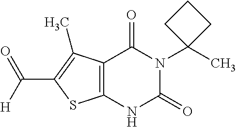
C12=C(NC(=O)N(C3(C)CCC3)C1=O)SC(C([H])=O)=C2C
